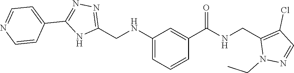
C1(CNC2=CC=CC(C(=O)NCC3=C(Cl)C=NN3CC)=C2)=NN=C(C2=CC=NC=C2)N1
